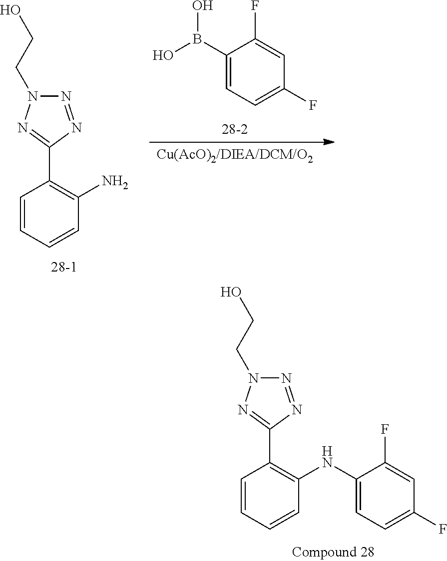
N1=NC(C2=C(NC3=CC=C(F)C=C3F)C=CC=C2)=NN1CCO.N1=NC(C2=C(N)C=CC=C2)=NN1CCO.C1(B(O)O)=CC=C(F)C=C1F
